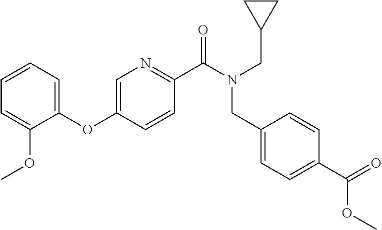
O(C1=CN=C(C(N(CC2CC2)CC2=CC=C(C(=O)OC)C=C2)=O)C=C1)C1=CC=CC=C1OC
